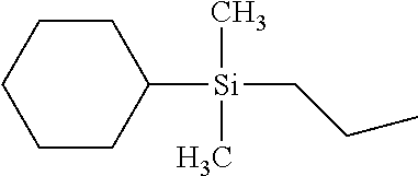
C(C[Si](C)(C1CCCCC1)C)C
